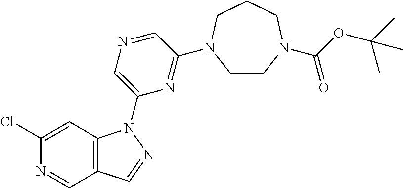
N1=CC2=C(C=C1Cl)N(C1=CN=CC(N3CCN(C(OC(C)(C)C)=O)CCC3)=N1)N=C2
